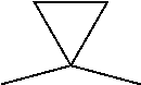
C1C(C)(C)C1
